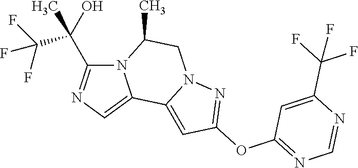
N12C(C(C(F)(F)F)(O)C)=NC=C1C1=CC(OC3=NC=NC(C(F)(F)F)=C3)=NN1CC2C
